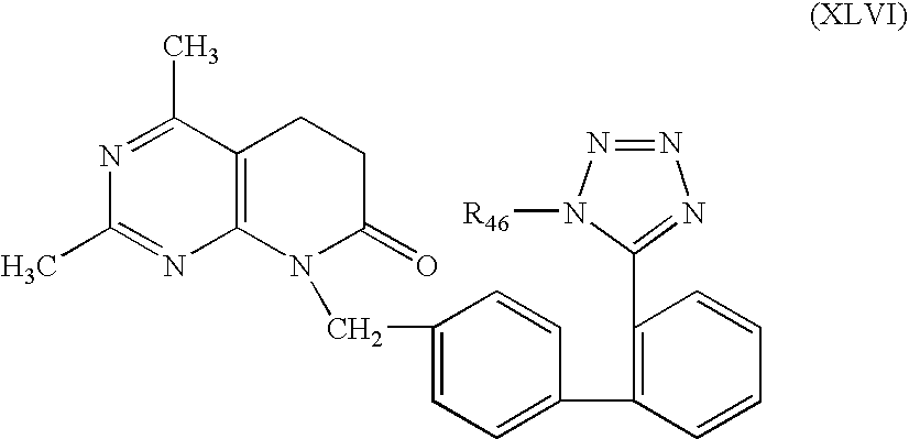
C12=C(C(C)=NC(C)=N1)CCC(=O)N2CC1=CC=C(C2=C(C3=NN=NN3[R46])C=CC=C2)C=C1
